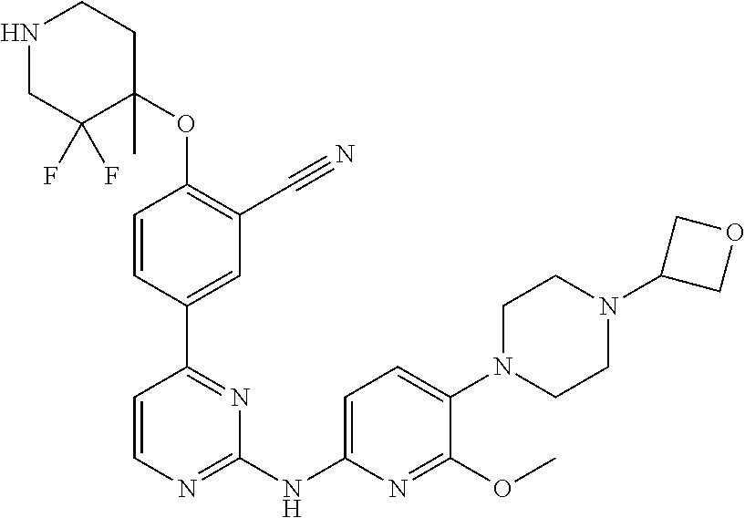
N1CC(F)(F)C(OC2=C(C#N)C=C(C3=NC(NC4=CC=C(N5CCN(C6COC6)CC5)C(OC)=N4)=NC=C3)C=C2)(C)CC1
